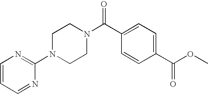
C1(N2CCN(C(C3=CC=C(C(=O)OC)C=C3)=O)CC2)=NC=CC=N1
